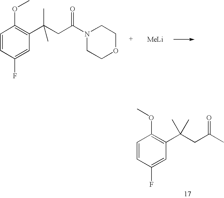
C1=CC(F)=CC(C(C)(CC(=O)C)C)=C1OC.C1=CC(F)=CC(C(C)(CC(=O)N2CCOCC2)C)=C1OC.[MeLi]
